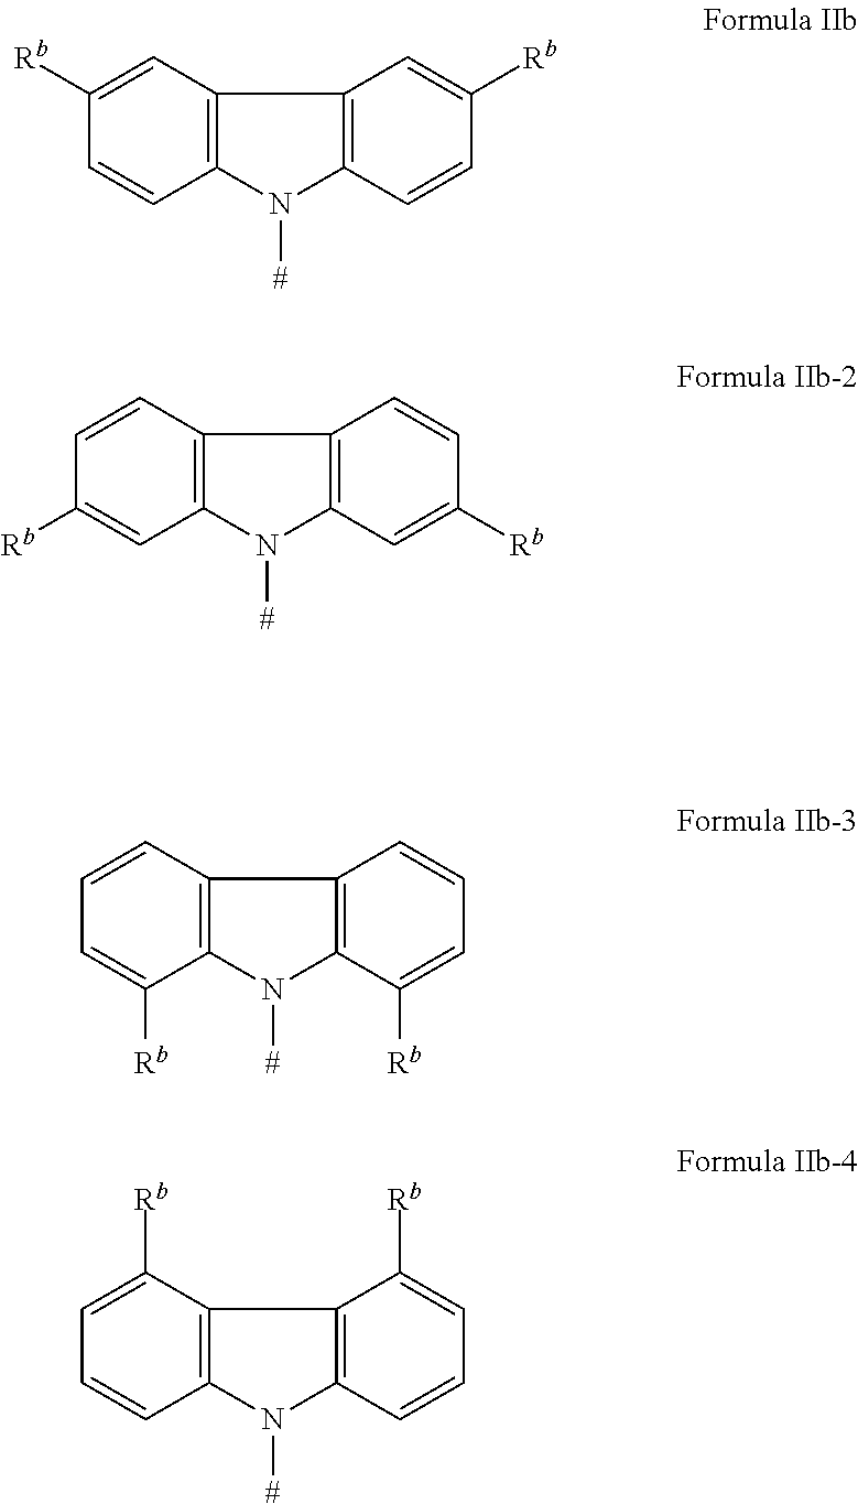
C12=C(N([#])C3=C1C=C([Rb])C=C3)C=CC([Rb])=C2.C12=C(N([#])C3=C1C=CC([Rb])=C3)C=C([Rb])C=C2.C12=C(N([#])C3=C1C=CC=C3[Rb])C([Rb])=CC=C2.C12=C(N([#])C3=C1C([Rb])=CC=C3)C=CC=C2[Rb]
